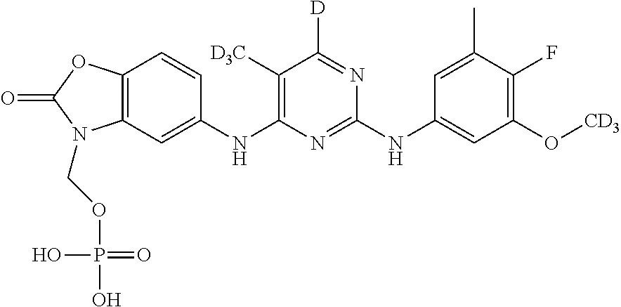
C1([D3C])=C(NC2=CC3=C(OC(=O)N3COP(O)(=O)O)C=C2)N=C(NC2=CC(O[CD3])=C(F)C(C)=C2)N=C1[D]
